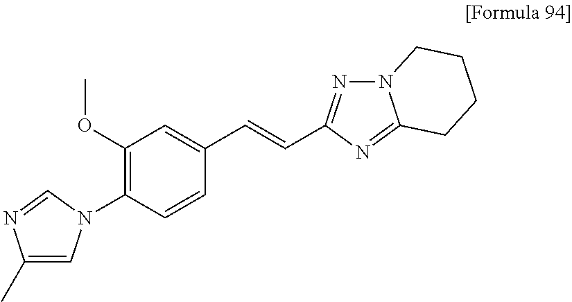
C1=C(C=CC2=NN3C(=N2)CCCC3)C=CC(N2C=C(C)N=C2)=C1OC
